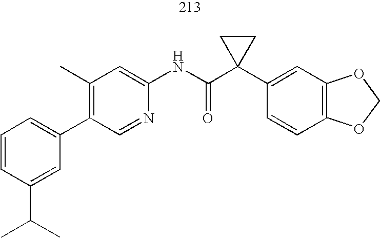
C1(C2=CC=CC(C(C)C)=C2)=C(C)C=C(NC(C2(C3=CC4=C(C=C3)OCO4)CC2)=O)N=C1
